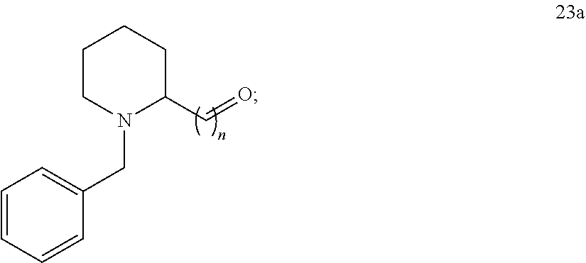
C1=CC=CC(CN2C(C=O)CCCC2)=C1
